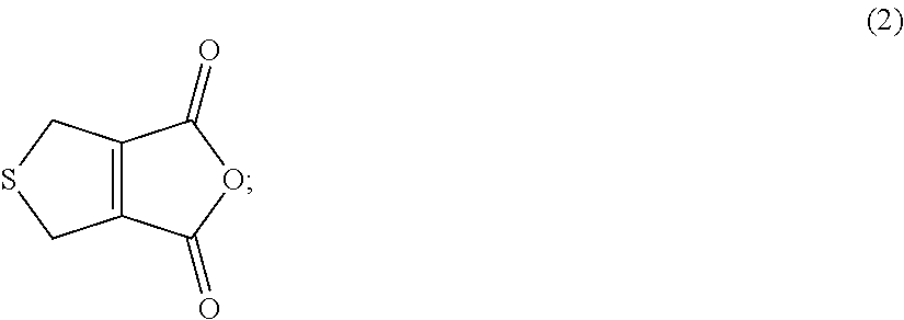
C12=C(CSC1)C(=O)OC2=O
